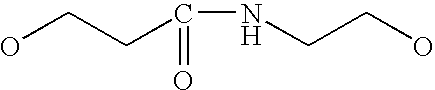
OCCC(NCCO)=O
